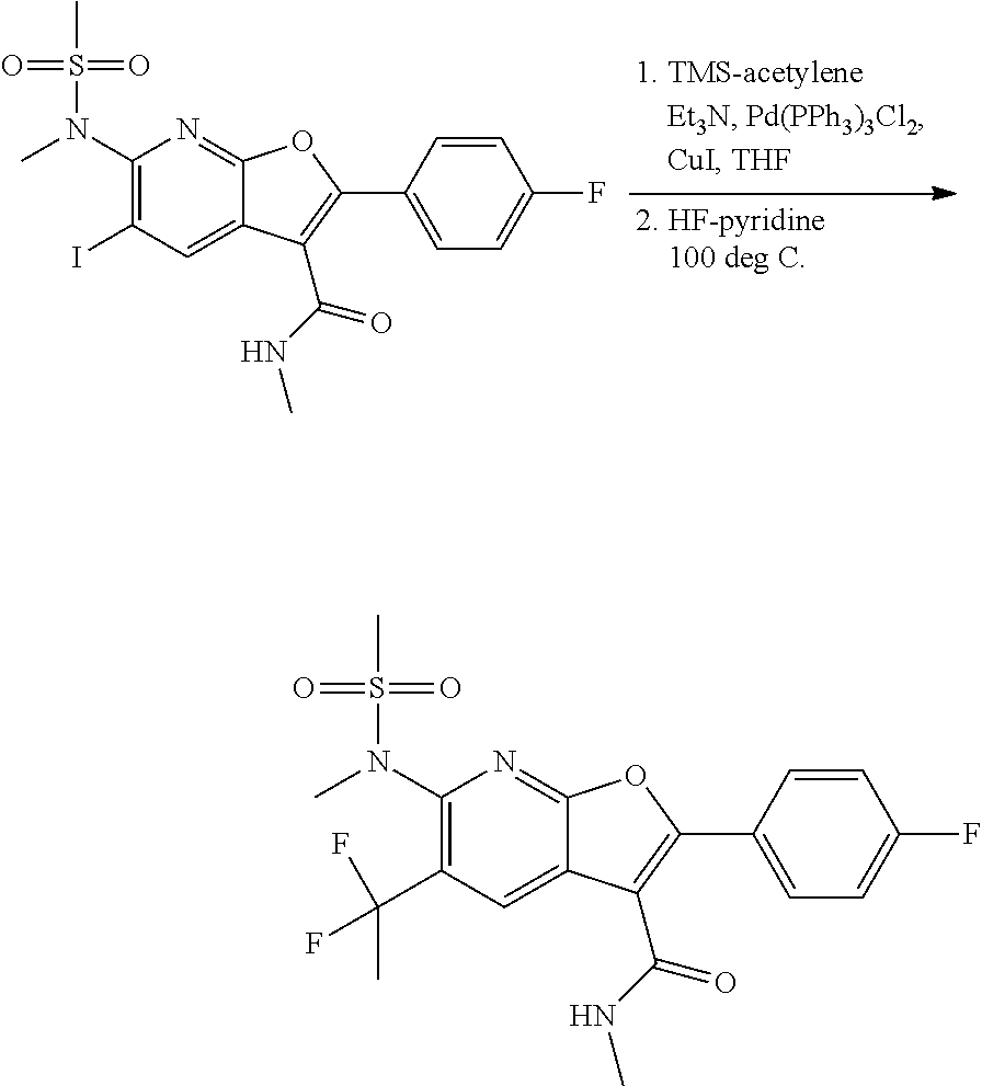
C1(N(C)S(C)(=O)=O)=C(C(C)(F)F)C=C2C(=N1)OC(C1=CC=C(F)C=C1)=C2C(=O)NC.C1(N(C)S(C)(=O)=O)=C(I)C=C2C(=N1)OC(C1=CC=C(F)C=C1)=C2C(=O)NC
